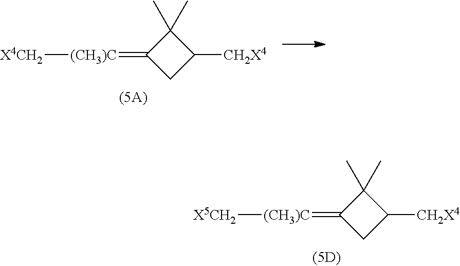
C1(=[(CH3)C][X4CH2])CC([CH2X4])C1(C)C.C1(=[(CH3)C][X5CH2])CC([CH2X4])C1(C)C
